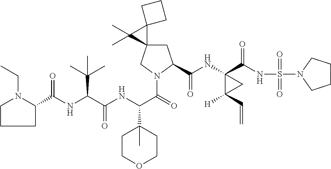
C1C2(CN(C(=O)C(NC(C(NC(=O)C3CCCN3CC)C(C)(C)C)=O)C3(C)CCOCC3)C1C(NC1(C(NS(=O)(=O)N3CCCC3)=O)C([H])(C=C)C1)=O)C1(C2(C)C)CCC1
